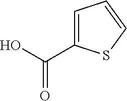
C(=O)(O)C1=CC=CS1
